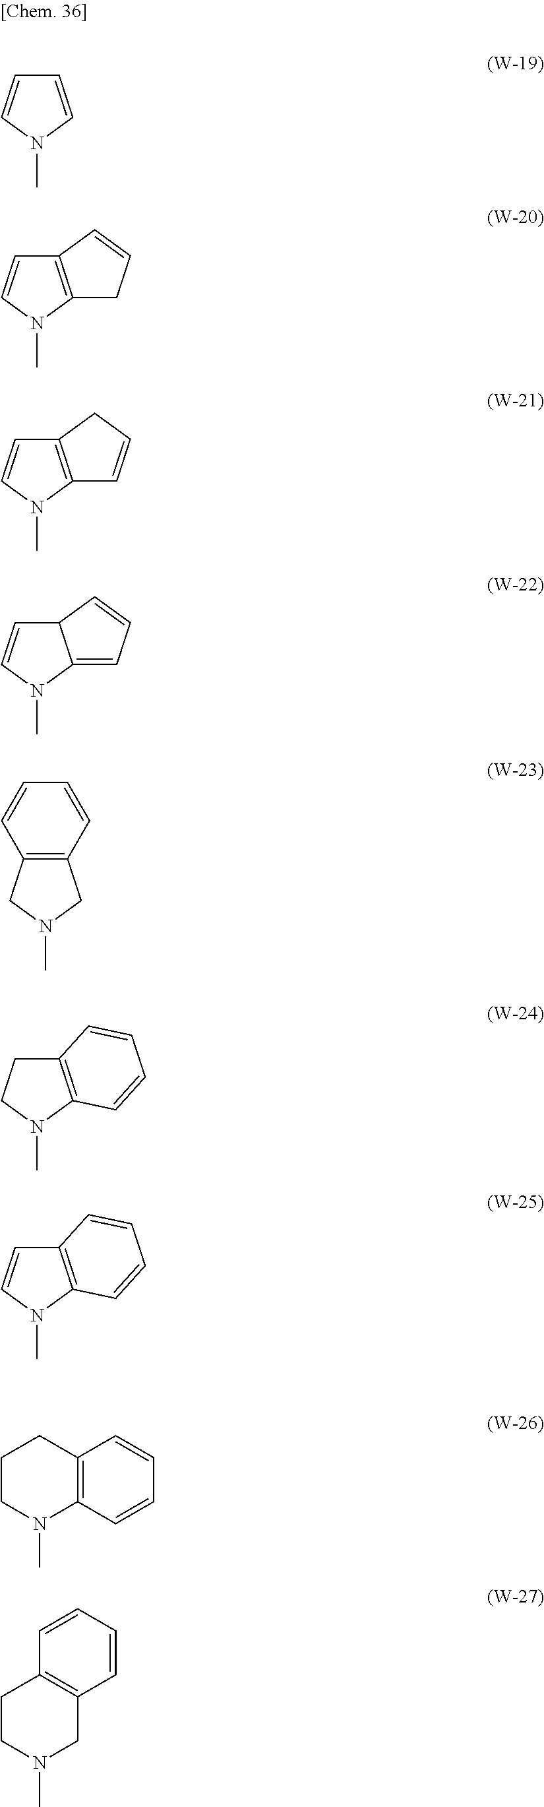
C1=CN(C)C=C1.C12=C(N(C)C=C1)CC=C2.C12=C(N(C)C=C1)C=CC2.C12C=CN(C)C1=CC=C2.C12=C(CN(C)C1)C=CC=C2.C12=C(N(C)CC1)C=CC=C2.C12=C(N(C)C=C1)C=CC=C2.C12=C(C=CC=C1)N(C)CCC2.C12=C(CCN(C)C1)C=CC=C2
